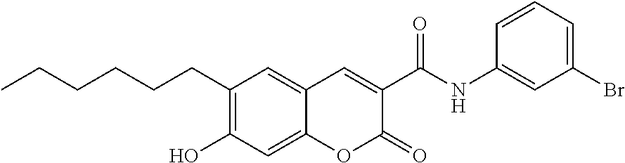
C1(CCCCCC)=C(O)C=C2C(=C1)C=C(C(=O)NC1=CC(Br)=CC=C1)C(=O)O2
